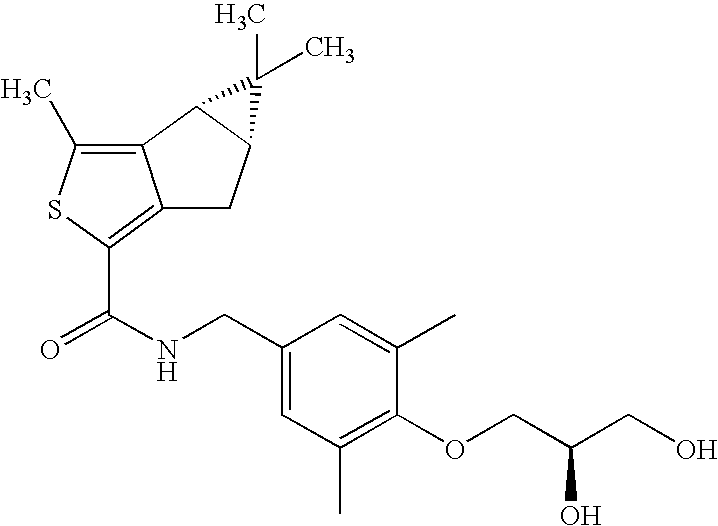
C12=C(C)SC(C(NCC3=CC(C)=C(OCC(CO)O)C(C)=C3)=O)=C1CC1C2C1(C)C
